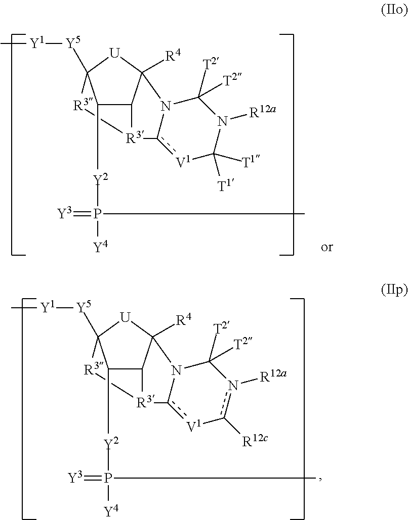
C1([Y2]P([Y4])(C)=[Y3])C2C3([R4])[U]C1([Y5][Y1]C)[R3][R3]2c1[V1]C([T1])([T1])N([R12a])C([T2])([T2])N31.C1([Y2]P([Y4])(C)=[Y3])C2C3([R4])[U]C1([Y5][Y1]C)[R3][R3]2c1[V1]-c([R12c])n([R12a])C([T2])([T2])N31
